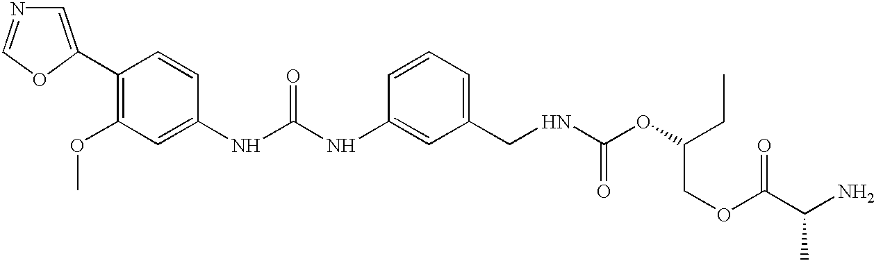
C1=C(C2=C(OC)C=C(NC(NC3=CC(CNC(OC(CC)COC(C(N)C)=O)=O)=CC=C3)=O)C=C2)OC=N1
